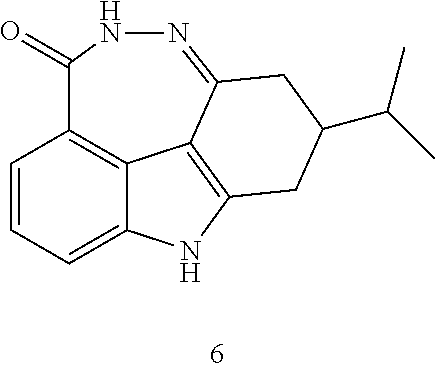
C1=CC=C2C3=C1C(=O)NN=C1C3=C(N2)CC(C(C)C)C1
